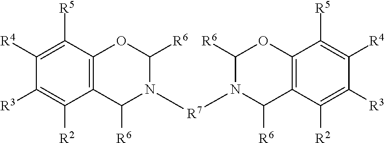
C12=C(C([R5])=C([R4])C([R3])=C1[R2])OC([R6])N([R7]N1C([R6])C3=C(C([R5])=C([R4])C([R3])=C3[R2])OC1[R6])C2[R6]
